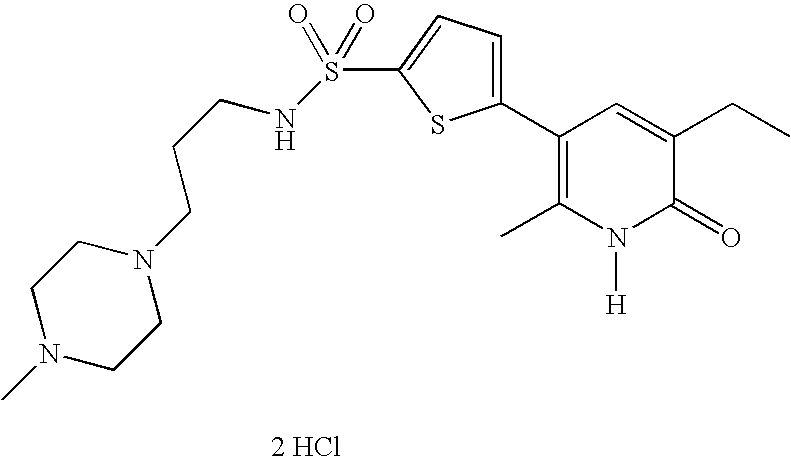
[ 2 HCl].C1(C2=CC=C(S(=O)(=O)NCCCN3CCN(C)CC3)S2)=C(C)N([H])C(=O)C(CC)=C1
